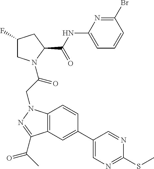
C1(NC(C2CC(F)CN2C(CN2C3=C(C(C(C)=O)=N2)C=C(C2=CN=C(SC)N=C2)C=C3)=O)=O)=CC=CC(Br)=N1
